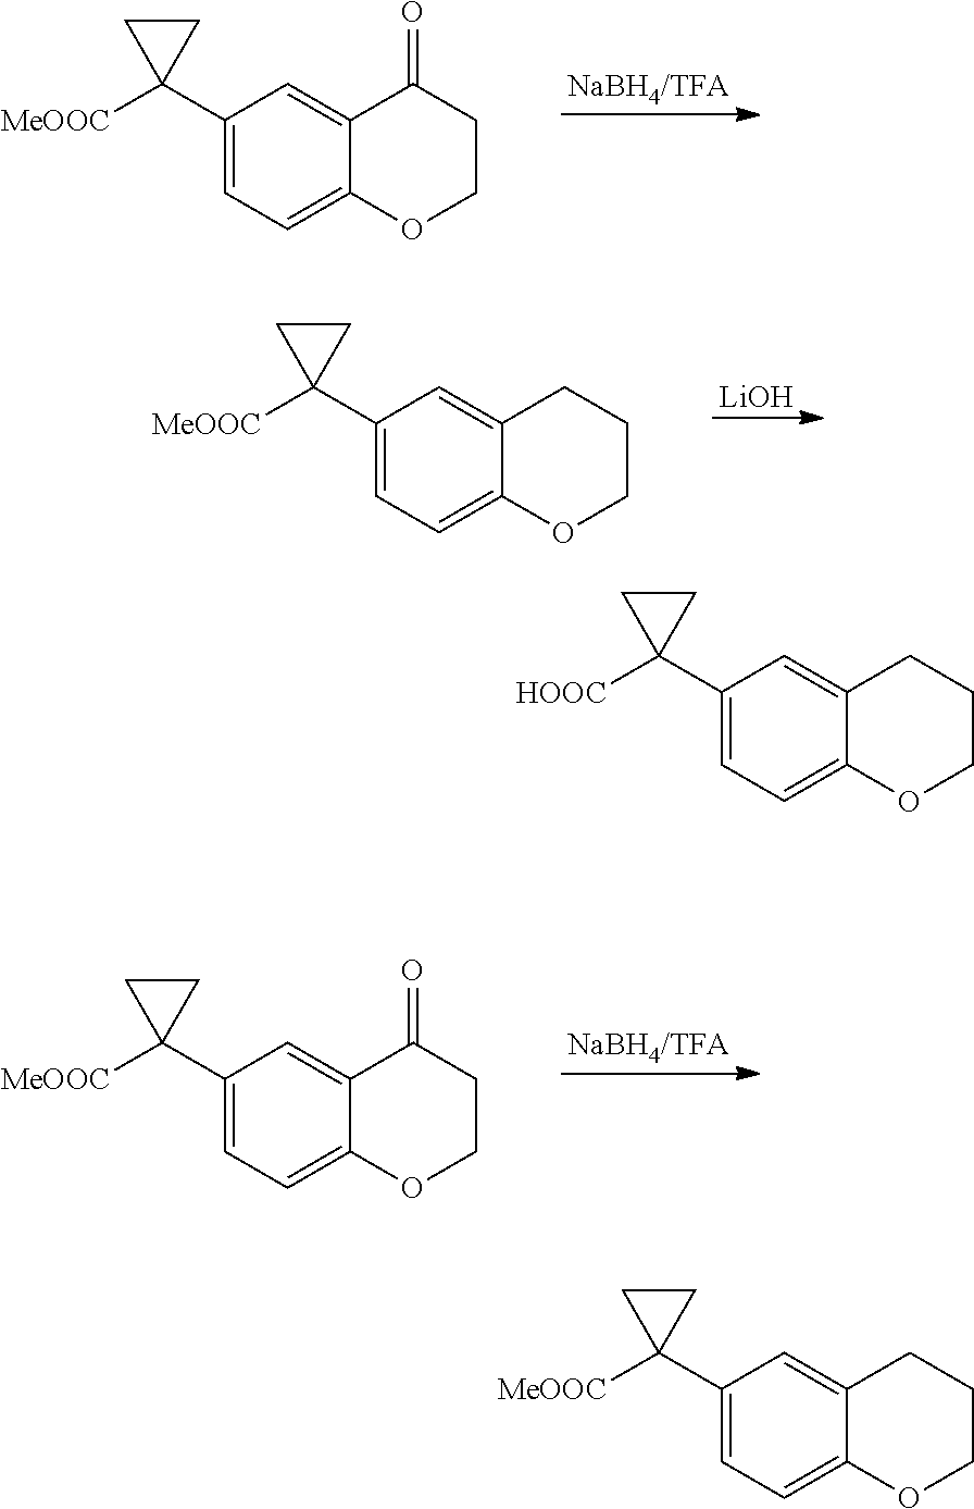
[LiOH].C1(C2([MeOOC])CC2)=CC=C2C(=C1)CCCO2.[NaBH4/TFA].C1(C2([MeOOC])CC2)=CC=C2C(=C1)C(=O)CCO2.[NaBH4/TFA].C1(C2([MeOOC])CC2)=CC=C2C(=C1)C(=O)CCO2.C1(C2([HOOC])CC2)=CC=C2C(=C1)CCCO2.C1(C2([MeOOC])CC2)=CC=C2C(=C1)CCCO2
